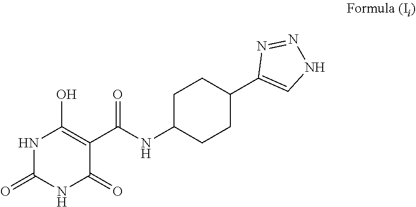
N1C(=O)NC(=O)C(C(NC2CCC(C3=CNN=N3)CC2)=O)=C1O
